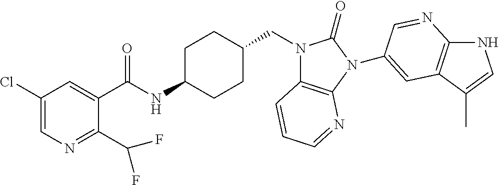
C1(Cl)=CN=C(C(F)F)C(C(NC2CCC(CN3C4=C(N(C5=CC6=C(NC=C6C)N=C5)C3=O)N=CC=C4)CC2)=O)=C1
